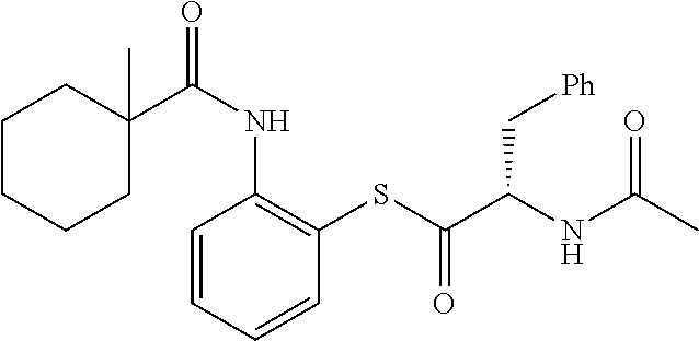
C1C(C(NC2=C(SC(=O)C(NC(C)=O)C[Ph])C=CC=C2)=O)(C)CCCC1
